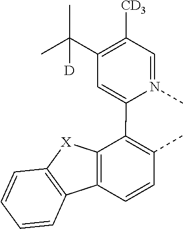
C1=N(C)C(C2=C(C)C=CC3=C2[X]C2=C3C=CC=C2)=CC(C(C)(C)[D])=C1[CD3]
